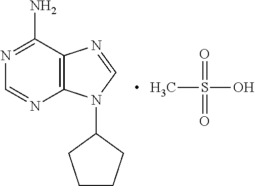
C12=C(C(N)=NC=N1)N=CN2C1CCCC1.CS(O)(=O)=O
